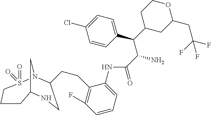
C(C(C1=CC=C(Cl)C=C1)C1CC(CC(F)(F)F)OCC1)(N)C(=O)NC1=CC=CC(F)=C1CCC1N2S(=O)(=O)CCCC(C2)NC1
